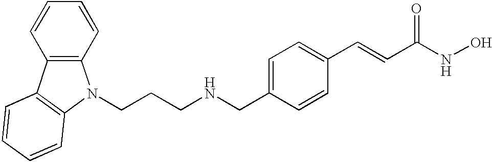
C12=C(C3=C(N1CCCNCC1=CC=C(C=CC(NO)=O)C=C1)C=CC=C3)C=CC=C2
